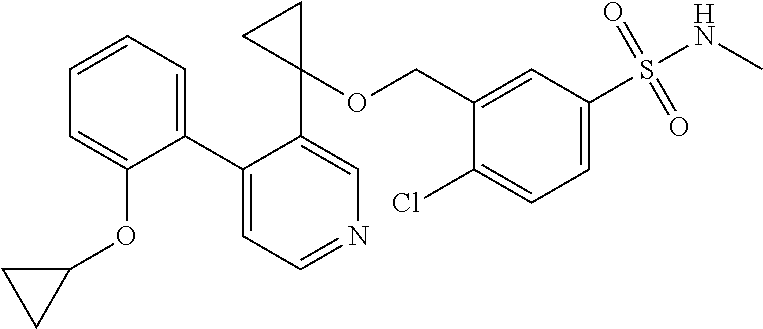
C1(C2=CC=NC=C2C2(OCC3=CC(S(NC)(=O)=O)=CC=C3Cl)CC2)=CC=CC=C1OC1CC1
